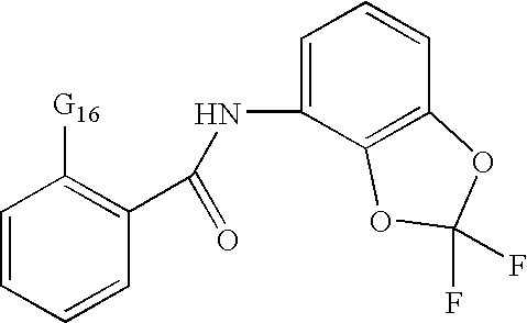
C1=CC=CC(C(NC2=CC=CC3=C2OC(F)(F)O3)=O)=C1[G16]
